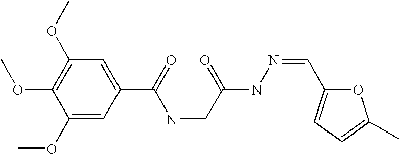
C1(OC)=CC(C(=O)NCC(=O)NN=CC2=CC=C(C)O2)=CC(OC)=C1OC
